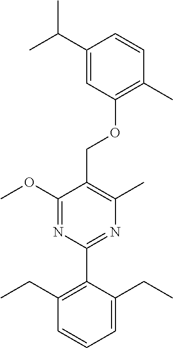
C1(C(C)C)=CC(OCC2=C(C)N=C(C3=C(CC)C=CC=C3CC)N=C2OC)=C(C)C=C1
